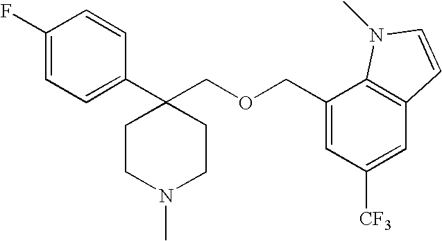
C1(C2(COCC3=CC([CF3])=CC4=C3N(C)C=C4)CCN(C)CC2)=CC=C(F)C=C1
